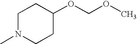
C1N(C)CCC(OCOC)C1
